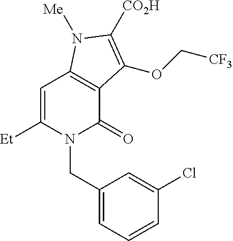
C1=C([Et])N(CC2=CC=CC(Cl)=C2)C(=O)C2=C1N([Me])C([CO2H])=C2OC[CF3]
